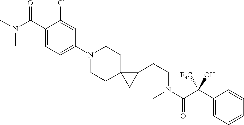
C1(N2CCC3(CC2)CC3CCN(C(C(C2=CC=CC=C2)(O)[F3C])=O)C)=CC=C(C(N(C)C)=O)C(Cl)=C1
